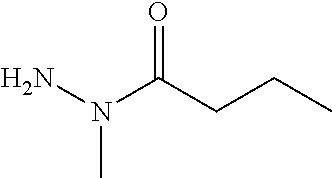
NN(C(CCC)=O)C
